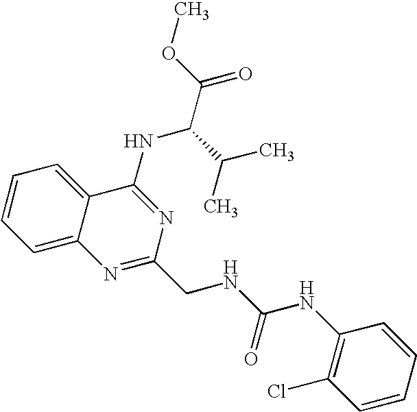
C1=CC=C2C(=C1)C(NC(C(C)C)C(=O)OC)=NC(CNC(NC1=C(Cl)C=CC=C1)=O)=N2
